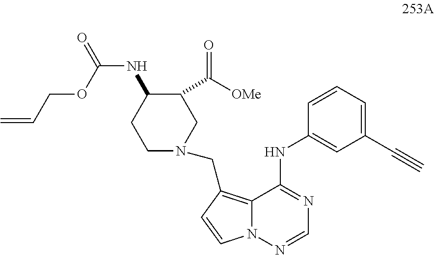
C1(C#C)=CC=CC(NC2=NC=NN3C2=C(CN2CCC(NC(=O)OCC=C)C(C([OMe])=O)C2)C=C3)=C1
